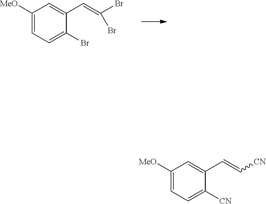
C1([MeO])=CC=C(Br)C(C=C(Br)Br)=C1.C1([MeO])=CC=C([CN])C(C=C[CN])=C1
